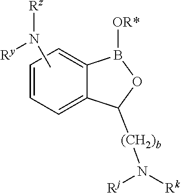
C1=CC=C2C(=C1)C([(CH2)b]N([Rj])[Rk])OB2[OR*].CN([Ry])[Rz]
